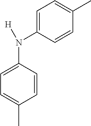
C1=CC(N(C2=CC=C(C)C=C2)[H])=CC=C1C
